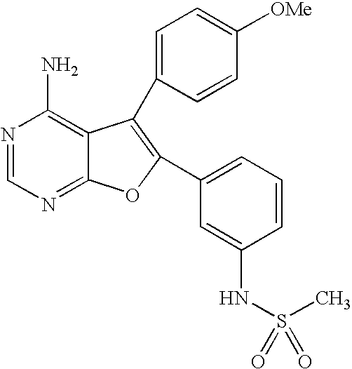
N1=CN=C2C(=C1N)C(C1=CC=C([OMe])C=C1)=C(C1=CC=CC(NS(C)(=O)=O)=C1)O2
